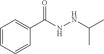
C1=CC=CC(C(NNC(C)C)=O)=C1
